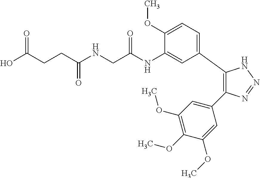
C1(C2=CC=C(OC)C(NC(CNC(CCC(O)=O)=O)=O)=C2)=C(C2=CC(OC)=C(OC)C(OC)=C2)N=NN1
